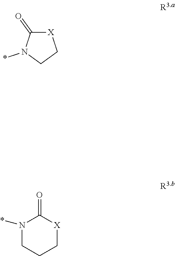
[X]1C(=O)N(*)CC1.N1(*)CCC[X]C1=O
